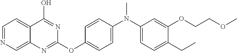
C1=NC=C2C(=C1)C(O)=NC(OC1=CC=C(N(C)C3=CC=C(CC)C(OCCOC)=C3)C=C1)=N2
